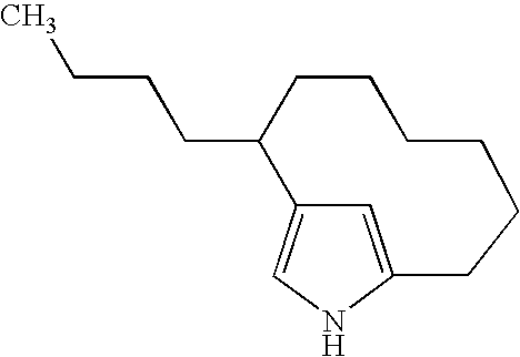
C1=C2C=C(N1)CCCCCCC2CCCC
